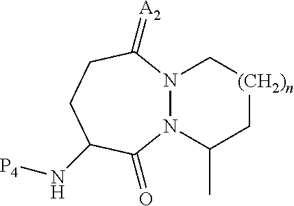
N12N(C(C)C[(CH2)n]C1)C(=O)C(N[P4])CCC2=[A2]
